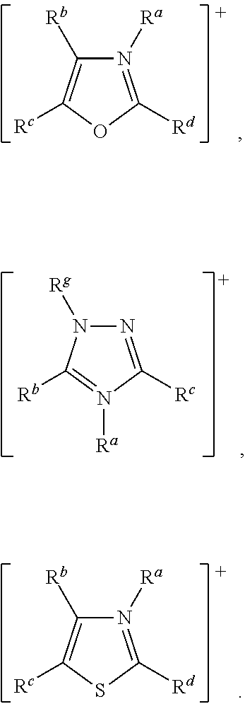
N1([Ra])=C([Rd])OC([Rc])=C1[Rb].N1=C([Rc])N([Ra])=C([Rb])N1[Rg].N1([Ra])=C([Rd])SC([Rc])=C1[Rb]
